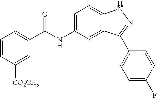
C1=CC=C(C(NC2=CC=C3C(=C2)C(C2=CC=C(F)C=C2)=NN3)=O)C=C1[CO2CH3]
